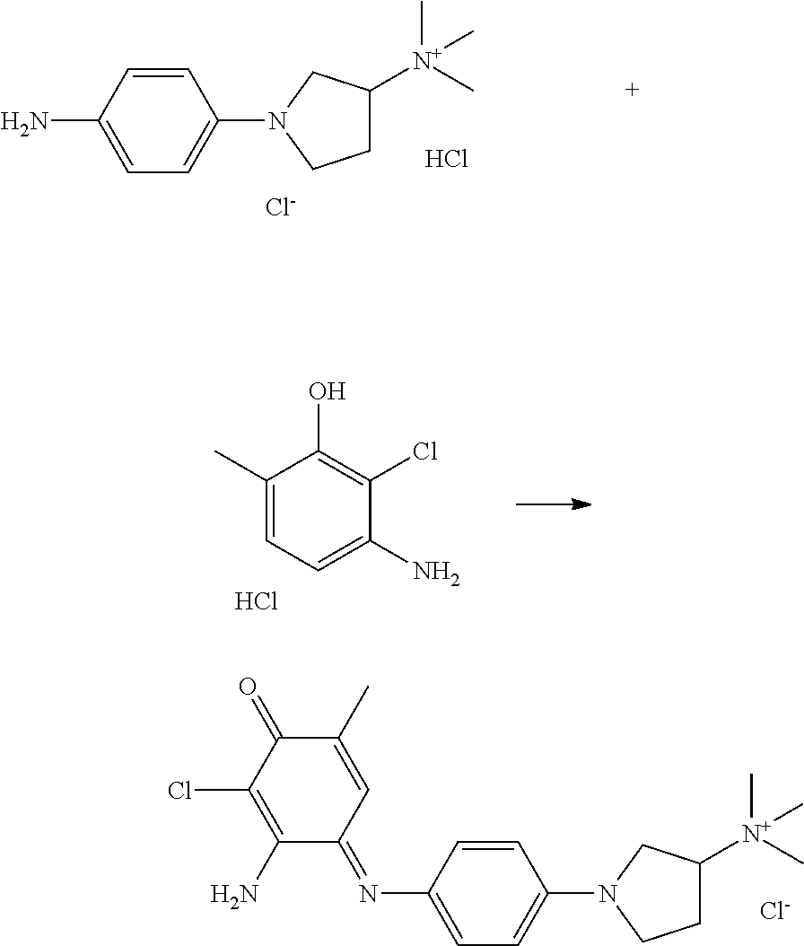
C1(C)=CC=C(N)C(Cl)=C1O.Cl.C1=CC(N)=CC=C1N1CCC([N+](C)(C)C)C1.[Cl-].Cl.C1=CC(N=C2C=C(C)C(=O)C(Cl)=C2N)=CC=C1N1CCC([N+](C)(C)C)C1.[Cl-]
